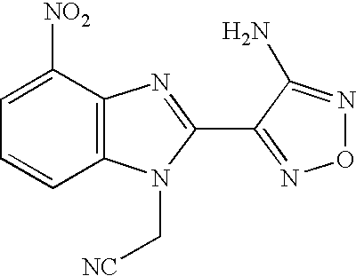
C1=C([NO2])C2=C(C=C1)N(C[NC])C(C1=NON=C1N)=N2
